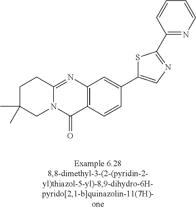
N12C(=NC3=C(C1=O)C=CC(C1=CN=C(C4=NC=CC=C4)S1)=C3)CCC(C)(C)C2
